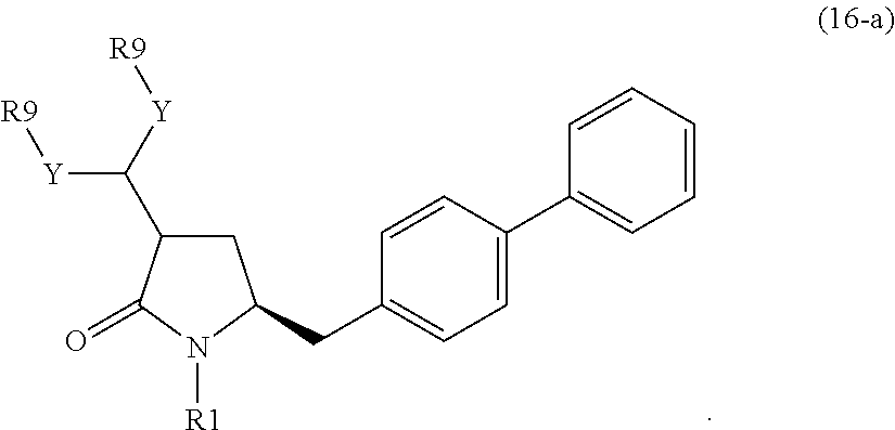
C1=CC=CC(C2=CC=C(CC3CC(C([Y][R9])[Y][R9])C(=O)N3[R1])C=C2)=C1
